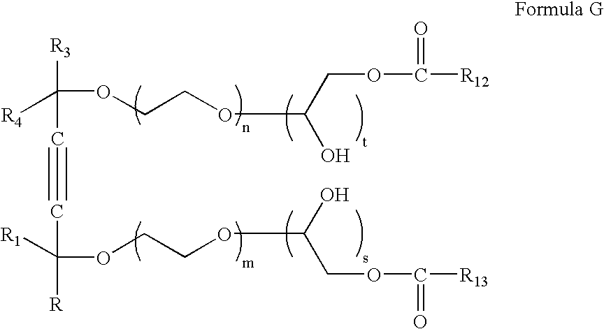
[R3]C(OCCOC(COC([R12])=O)O)(C#CC(OCCOC(O)COC([R13])=O)([R])[R1])[R4]
